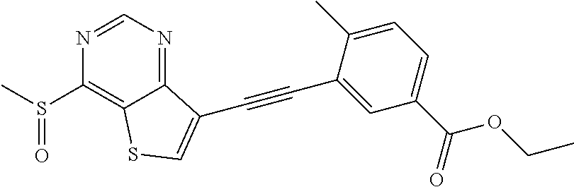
C1=NC(S(C)=O)=C2C(=N1)C(C#CC1=CC(C(=O)OCC)=CC=C1C)=CS2
